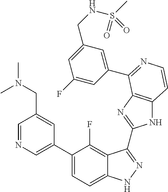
C1=C(C2=CC=C3C(=C2F)C(C2=NC4=C(N2)C=CN=C4C2=CC(CNS(C)(=O)=O)=CC(F)=C2)=NN3)C=C(CN(C)C)C=N1
